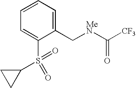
C1=C(S(C2CC2)(=O)=O)C(C[MeN]C([CF3])=O)=CC=C1
